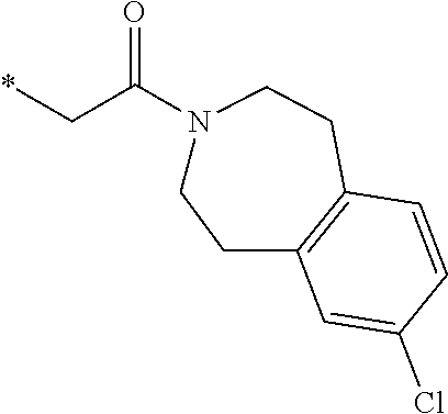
*CC(N1CCC2=C(CC1)C=CC(Cl)=C2)=O
